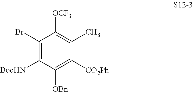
C1(Br)=C([BocHN])C([OBn])=C([CO2Ph])C(C)=C1[OCF3]
